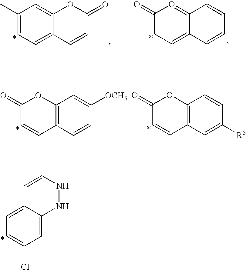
C1(C)=CC=C2C(=C1)OC(=O)C=C2.C1(=O)CC=C2C(=O1)C=CC=C2.C1(=O)C=CC2=C(O1)C=C([OCH3])C=C2.C1(=O)C=CC2=C(O1)C=CC([R5])=C2.C1=CNNC2=CC(Cl)=CC=C12
